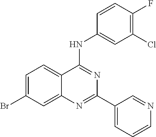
C1=C(Br)C=C2C(=C1)C(NC1=CC(Cl)=C(F)C=C1)=NC(C1=CC=CN=C1)=N2
